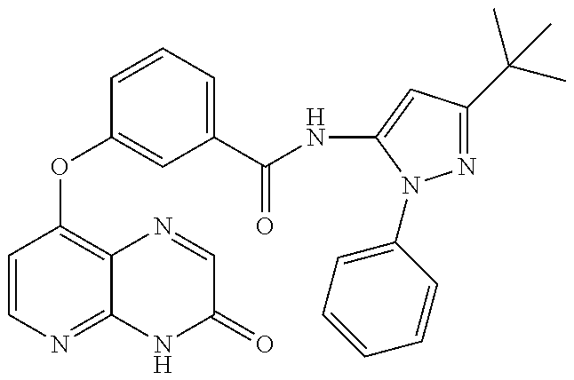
C1=CN=C2C(=C1OC1=CC(C(NC3=CC(C(C)(C)C)=NN3C3=CC=CC=C3)=O)=CC=C1)N=CC(=O)N2
